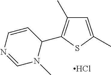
Cl.C1=C(C)SC(C2C=CN=CN2C)=C1C
